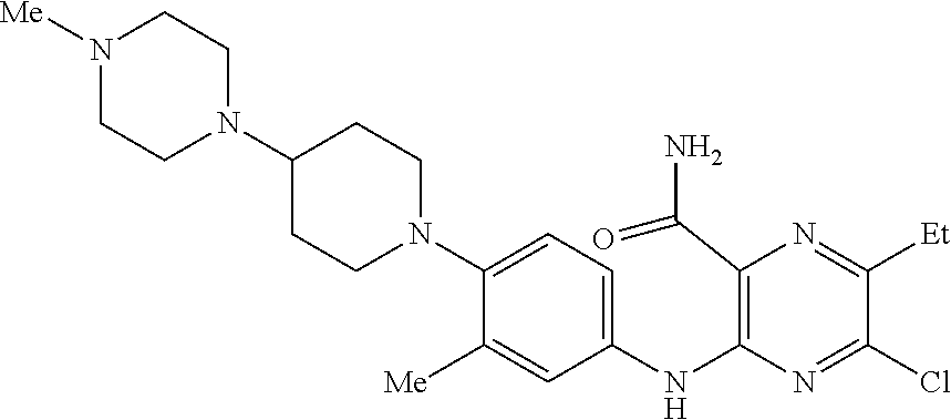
C1(NC2=C(C(N)=O)N=C([Et])C(Cl)=N2)=CC=C(N2CCC(N3CCN([Me])CC3)CC2)C([Me])=C1
